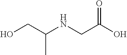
N(CC(O)=O)C(CO)C
